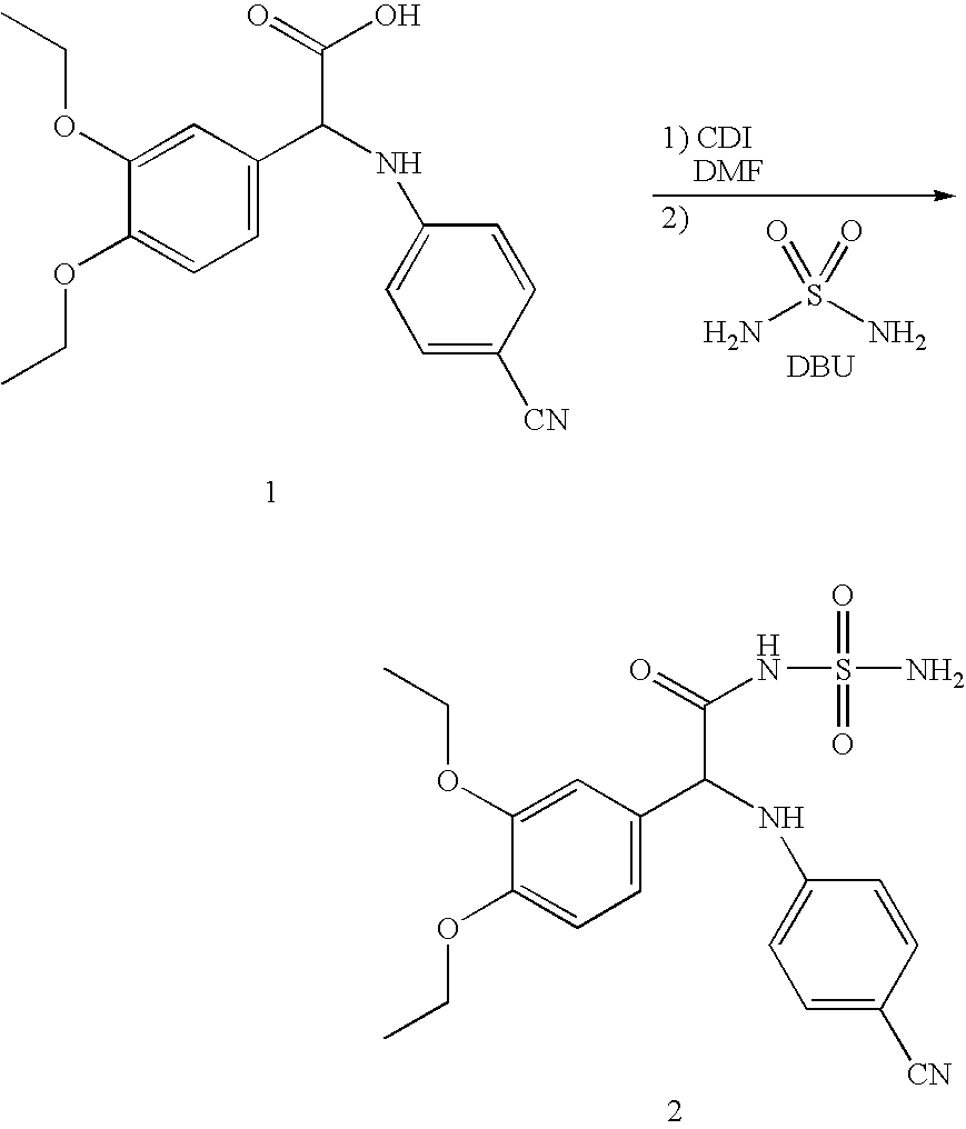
C1=C(OCC)C(OCC)=CC=C1C(C(=O)O)NC1=CC=C([CN])C=C1.NS(N)(=O)=O.[DBU].C1=C(OCC)C(OCC)=CC=C1C(C(=O)NS(N)(=O)=O)NC1=CC=C([CN])C=C1
